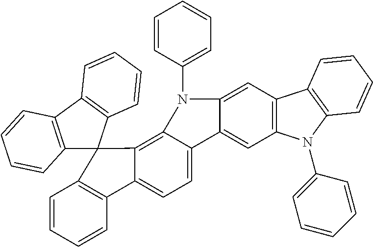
C1=CC=CC2=C1C1(C3=C4C(=CC=C23)C2=CC3=C(C=C2N4C2=CC=CC=C2)C2=C(C=CC=C2)N3C2=CC=CC=C2)C2=C(C3=C1C=CC=C3)C=CC=C2
